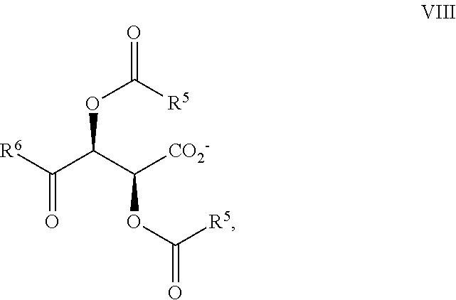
[R6]C(C(C([CO2-])OC(=O)[R5])OC(=O)[R5])=O
